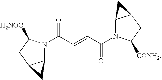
C(=CC(N1C2C(CC1[CONH2])C2)=O)C(N1C2C(CC1[H2NOC])C2)=O
